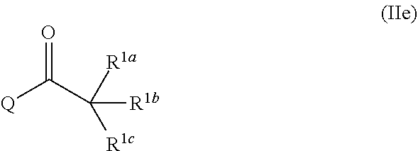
[R1a]C(C([Q])=O)([R1b])[R1c]
